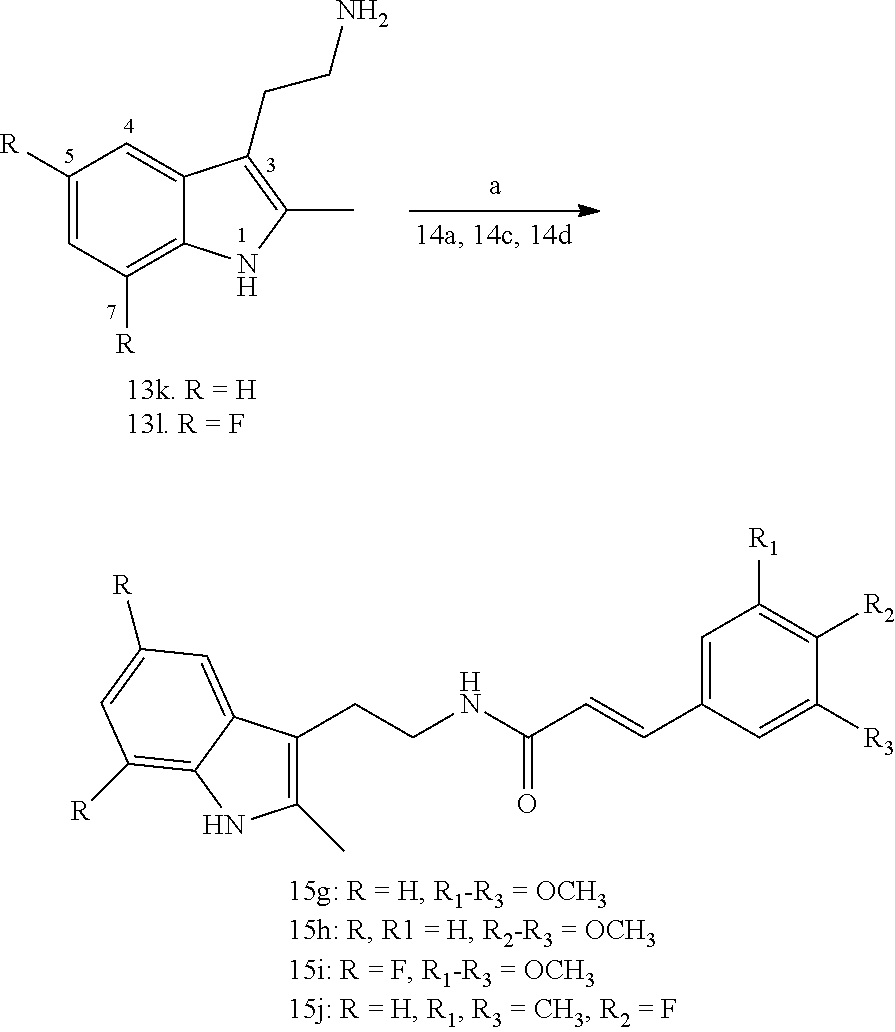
C1([R])=CC([R])=C2C(=C1)C(CCN)=C(C)N2.C1(C)=C(CCNC(=O)C=CC2=CC([R1])=C([R2])C([R3])=C2)C2=CC([R])=CC([R])=C2N1
